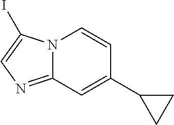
C12=NC=C(I)N1C=CC(C1CC1)=C2
